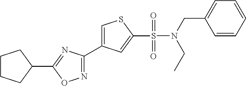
C1CCC(C2=NC(C3=CSC(S(N(CC)CC4=CC=CC=C4)(=O)=O)=C3)=NO2)C1
